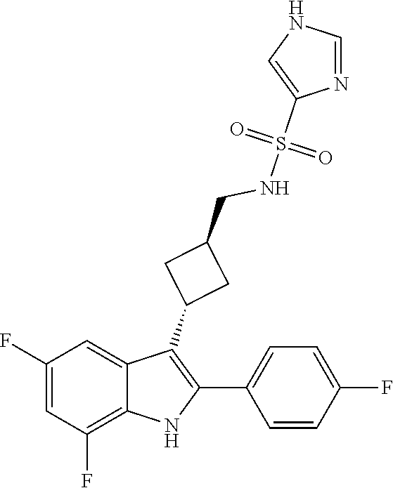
O=S(NCC1CC(C2=C(C3=CC=C(F)C=C3)NC3=C(F)C=C(F)C=C23)C1)(C1=CNC=N1)=O
